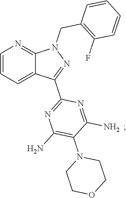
N1(C2=C(N)N=C(C3=NN(CC4=C(F)C=CC=C4)C4=NC=CC=C34)N=C2N)CCOCC1
